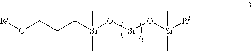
[Rj]OCCC[Si](O[Si](O[Si]([Rk])(C)C)(C)C)(C)C
